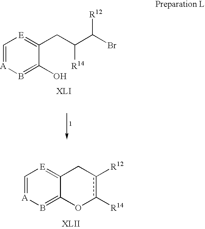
C1=[A]B=C(O)C(CC(C(Br)[R12])[R14])=[E]1.C1=[A]B=C2C(=[E]1)Cc([R12])c([R14])O2
